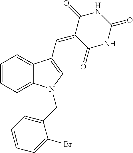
C1=CC=C2C(=C1)C(C=C1C(=O)NC(=O)NC1=O)=CN2CC1=CC=CC=C1Br
